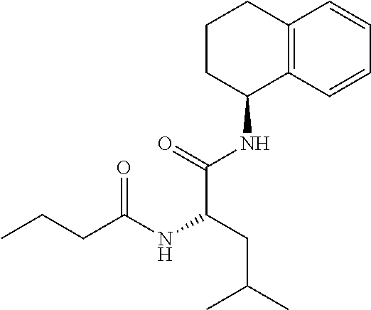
C1CC(NC(C(NC(CCC)=O)CC(C)C)=O)C2=C(C1)C=CC=C2
